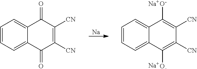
C1=CC=C2C(=C1)C([O-])=C([CN])C([CN])=C2[O-].[Na].[Na].[Na].C1=CC=C2C(=C1)C(=O)C([CN])=C([CN])C2=O
